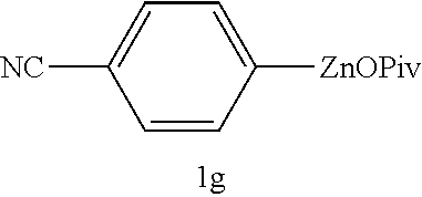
C1=C([CN])C=CC([ZnOPiv])=C1
